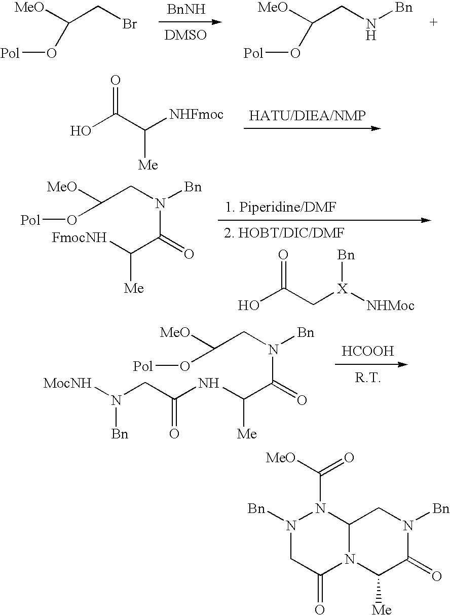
[MeO]C(CBr)O[Pol].[MeO]C(CN[Bn])O[Pol].OC(C([NHFmoc])[Me])=O.C(CN(C(C([FmocNH])[Me])=O)[Bn])([MeO])O[Pol].OC(C[X]([NHMoc])[Bn])=O.C(CN(C(C(NC(CN([MocNH])[Bn])=O)[Me])=O)[Bn])([MeO])O[Pol].[HCOOH].N1([Bn])CC(=O)N2C(N1C(=O)[MeO])CN([Bn])C(=O)C2[Me]
